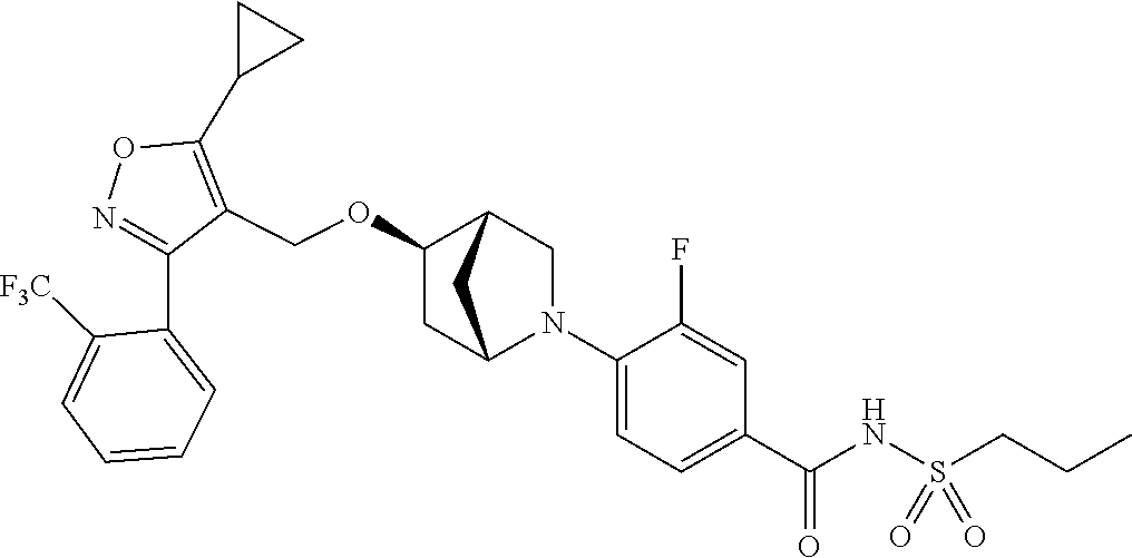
N1=C(C2=CC=CC=C2[F3C])C(COC2CC3N(C4=CC=C(C(NS(CCC)(=O)=O)=O)C=C4F)CC2C3)=C(C2CC2)O1
